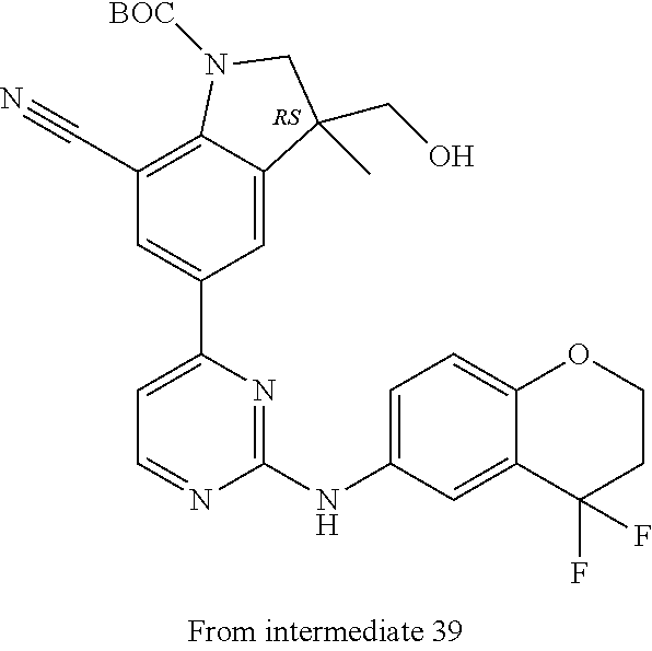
[RS].C1(C#N)=C2C(=CC(C3=CC=NC(NC4=CC=C5C(=C4)C(F)(F)CCO5)=N3)=C1)C(CO)(C)CN2[BOC]
